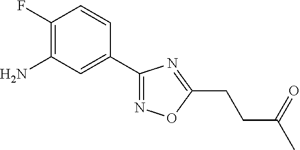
NC1=C(F)C=CC(C2=NOC(CCC(=O)C)=N2)=C1
